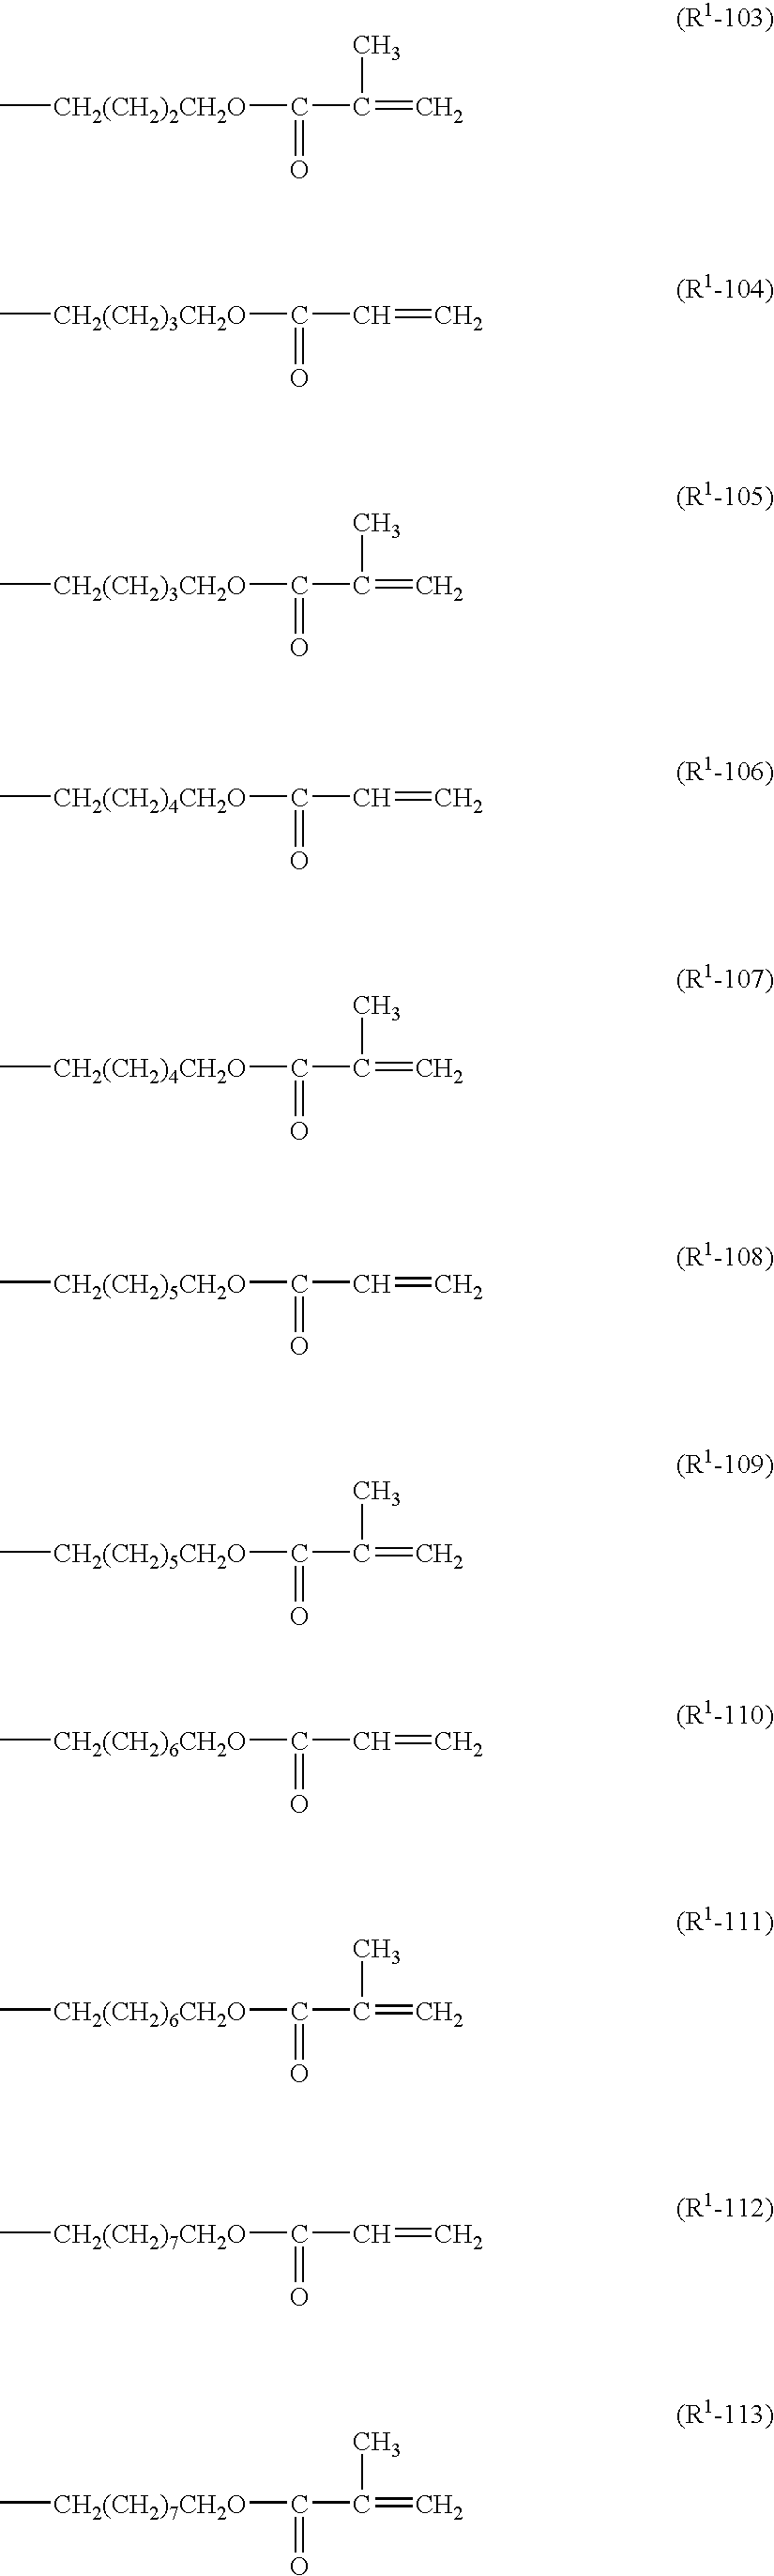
C(=O)(C(=C)C)[CH2(CH2)2CH2O]C.C(=O)(C=C)[CH2(CH2)3CH2O]C.C(=O)(C(=C)C)[CH2(CH2)3CH2O]C.C(=O)(C=C)[CH2(CH2)4CH2O]C.C(=O)(C(=C)C)[CH2(CH2)4CH2O]C.C(=O)(C=C)[CH2(CH2)5CH2O]C.C(=O)(C(=C)C)[CH2(CH2)5CH2O]C.C(=O)(C=C)[CH2(CH2)6CH2O]C.C(=O)(C(=C)C)[CH2(CH2)6CH2O]C.C(=O)(C=C)[CH2(CH2)7CH2O]C.C(=O)(C(=C)C)[CH2(CH2)7CH2O]C
